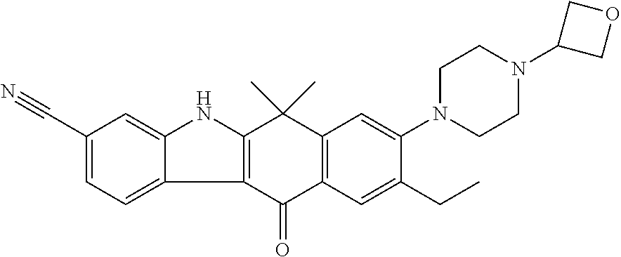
C1CN(C2=CC3=C(C=C2CC)C(=O)C2=C(C3(C)C)NC3=CC(C#N)=CC=C23)CCN1C1COC1
